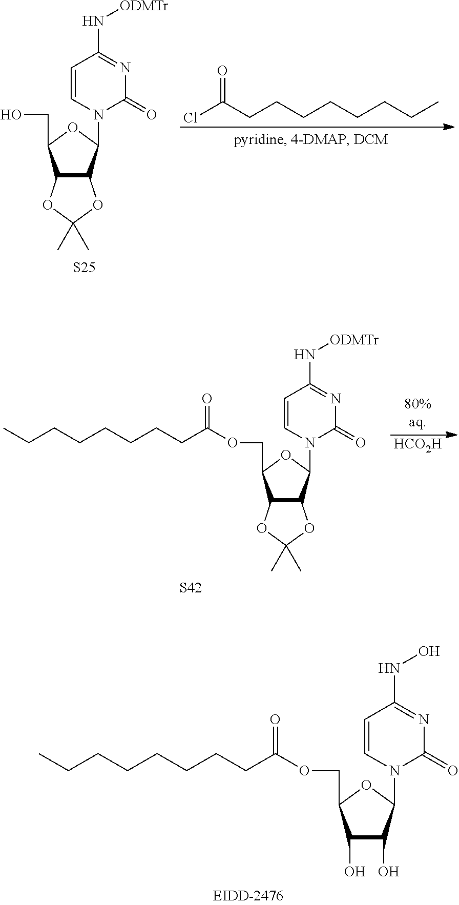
ClC(CCCCCCCC)=O.C12C(C(N3C(=O)N=C(N[ODMTr])C=C3)OC1CO)OC(C)(C)O2.[S25].[HCO2H].C12C(C(N3C(=O)N=C(N[ODMTr])C=C3)OC1COC(CCCCCCCC)=O)OC(C)(C)O2.[S42].C1(O)C(O)C(N2C(=O)N=C(NO)C=C2)OC1COC(CCCCCCCC)=O
